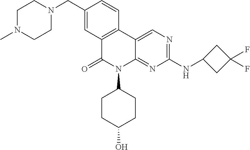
C12=CN=C(NC3CC(F)(F)C3)N=C1N(C1CCC(O)CC1)C(=O)C1=C2C=CC(CN2CCN(C)CC2)=C1
